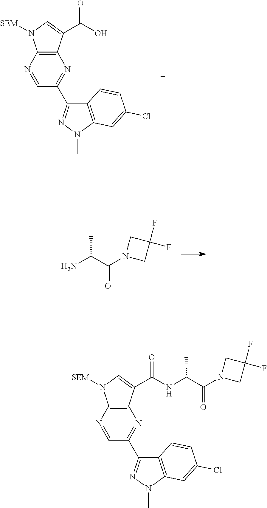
NC(C(N1CC(F)(F)C1)=O)C.C12=C(N=CC(C3=NN(C)C4=C3C=CC(Cl)=C4)=N1)N([SEM])C=C2C(O)=O.C12=C(N=CC(C3=NN(C)C4=C3C=CC(Cl)=C4)=N1)N([SEM])C=C2C(NC(C(N1CC(F)(F)C1)=O)C)=O
